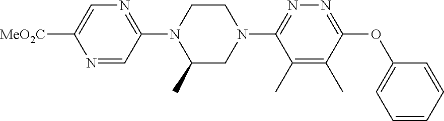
C1=CC=CC(OC2=NN=C(N3CCN(C4=NC=C([MeO2C])N=C4)C(C)C3)C(C)=C2C)=C1
